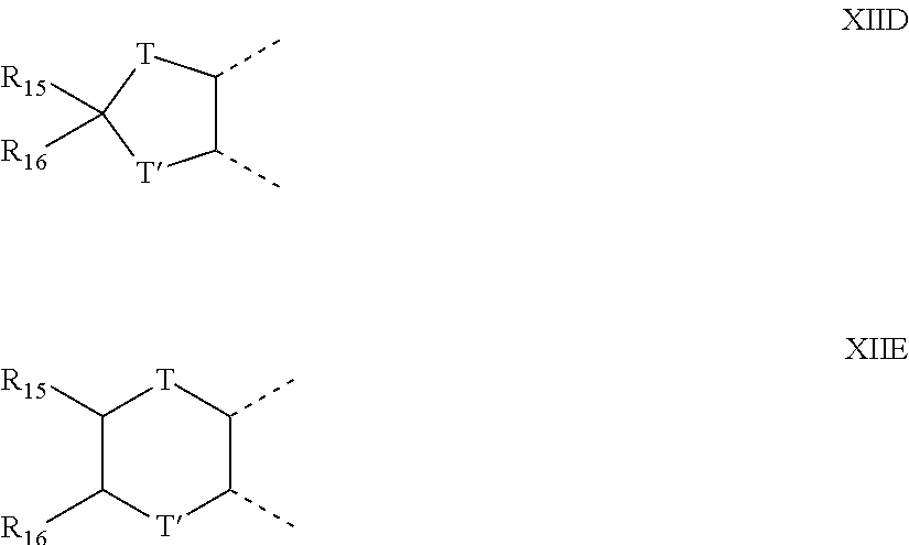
C1(C)C(C)[T]C([R15])([R16])[T]1.C1(C)C(C)[T]C([R15])C([R16])[T]1
